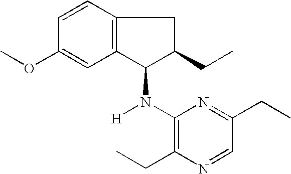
C1=CC2=C(C=C1OC)C(N(C1=C(CC)N=CC(CC)=N1)[H])C(CC)C2
